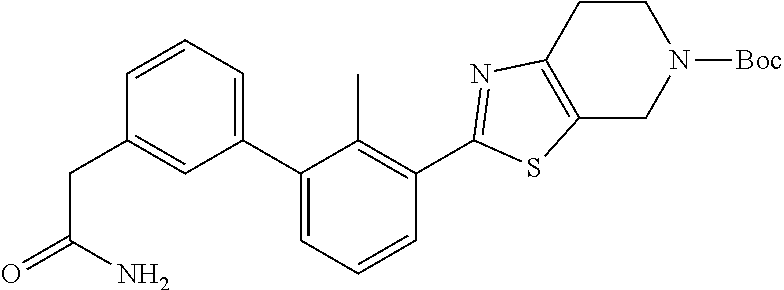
C1=CC=C(C2=CC=CC(C3=NC4=C(CN([Boc])CC4)S3)=C2C)C=C1CC(N)=O
